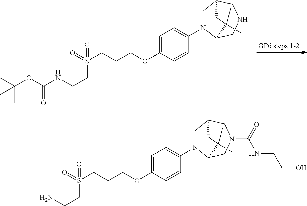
C1=C(OCCCS(CCNC(=O)OC(C)(C)C)(=O)=O)C=CC(N2CC3CNCC2C(C)(C)C3)=C1.C1=C(OCCCS(CCN)(=O)=O)C=CC(N2CC3CN(C(NCCO)=O)CC2C(C)(C)C3)=C1
